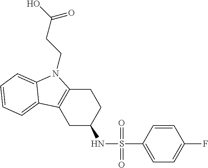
C1C2=C(CC(NS(C3=CC=C(F)C=C3)(=O)=O)C1)C1=CC=CC=C1N2CCC(O)=O
